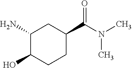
C1(N)CC(C(N(C)C)=O)CCC1O
